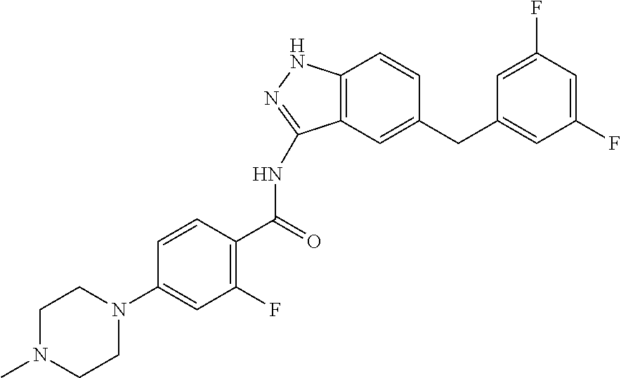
C12=C(C=C(CC3=CC(F)=CC(F)=C3)C=C1)C(NC(C1=C(F)C=C(N3CCN(C)CC3)C=C1)=O)=NN2
